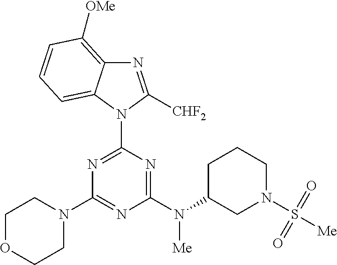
N1=C([CHF2])N(C2=NC(N3CCOCC3)=NC(N(C3CN(S([Me])(=O)=O)CCC3)[Me])=N2)C2=CC=CC([OMe])=C12
